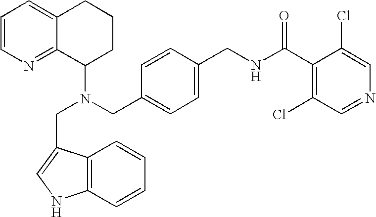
N(CC1=CC=C(CNC(C2=C(Cl)C=NC=C2Cl)=O)C=C1)(C1CCCC2=CC=CN=C12)CC1=CNC2=C1C=CC=C2
